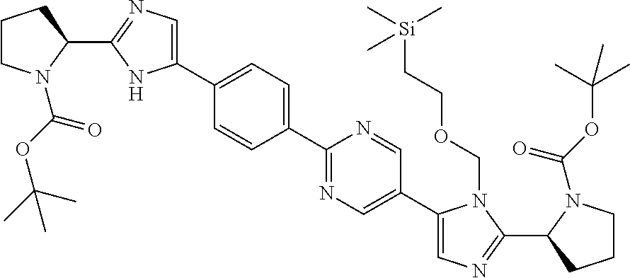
C1CN(C(=O)OC(C)(C)C)C(C2=NC=C(C3=CC=C(C4=NC=C(C5=CN=C(C6CCCN6C(OC(C)(C)C)=O)N5COCC[Si](C)(C)C)C=N4)C=C3)N2)C1
